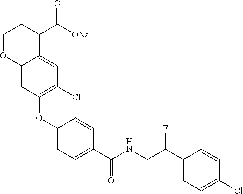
C1(OC2=C(Cl)C=C3C(=C2)OCCC3C([ONa])=O)=CC=C(C(NCC(C2=CC=C(Cl)C=C2)F)=O)C=C1
